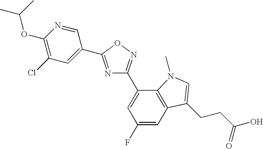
N1=C(C2=CC(Cl)=C(OC(C)C)N=C2)ON=C1C1=CC(F)=CC2=C1N(C)C=C2CCC(O)=O
